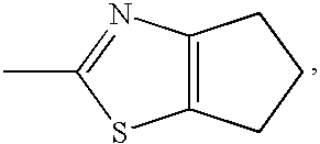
C12=C(N=C(C)S1)CCC2
